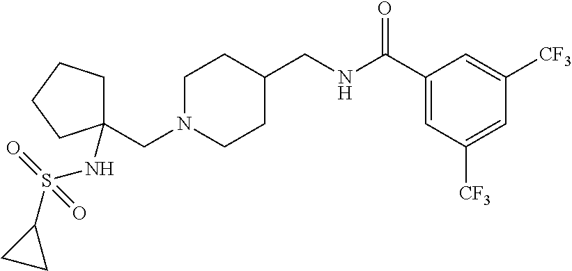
C1N(CC2(NS(C3CC3)(=O)=O)CCCC2)CCC(CNC(C2=CC([CF3])=CC([CF3])=C2)=O)C1
